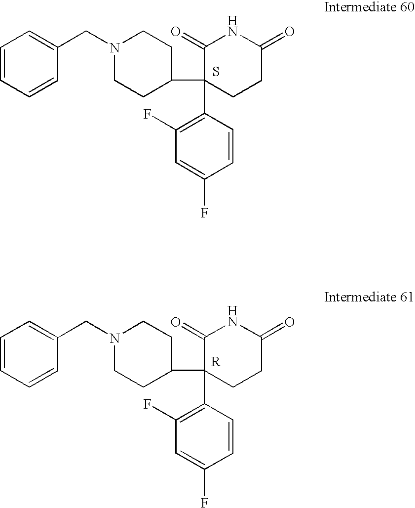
C1=CC=CC(CN2CCC(C3(C4=C(F)C=C(F)C=C4)CCC(=O)NC3=O)CC2)=C1.S.C1=CC=CC(CN2CCC(C3(C4=C(F)C=C(F)C=C4)CCC(=O)NC3=O)CC2)=C1.[R]
